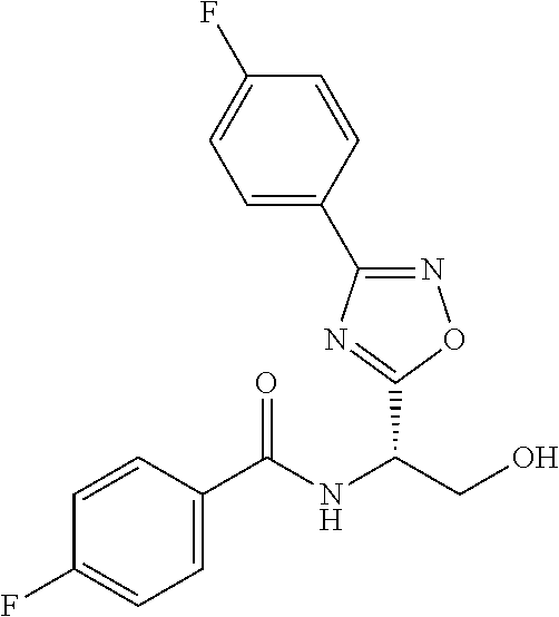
C1(C2=NOC(C(NC(C3=CC=C(F)C=C3)=O)CO)=N2)=CC=C(F)C=C1
